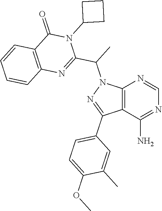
C12=C(C(N)=NC=N1)C(C1=CC=C(OC)C(C)=C1)=NN2C(C1=NC2=C(C(=O)N1C1CCC1)C=CC=C2)C
